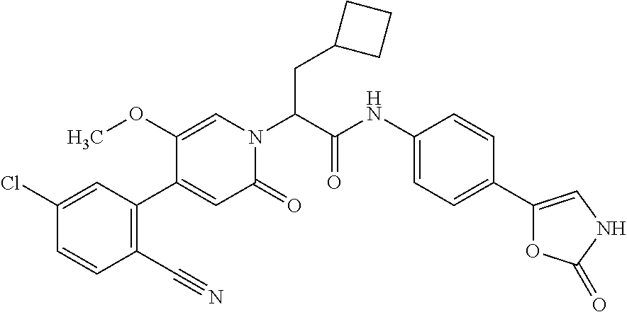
C1(Cl)=CC(C2=CC(=O)N(C(C(NC3=CC=C(C4=CNC(=O)O4)C=C3)=O)CC3CCC3)C=C2OC)=C(C#N)C=C1
